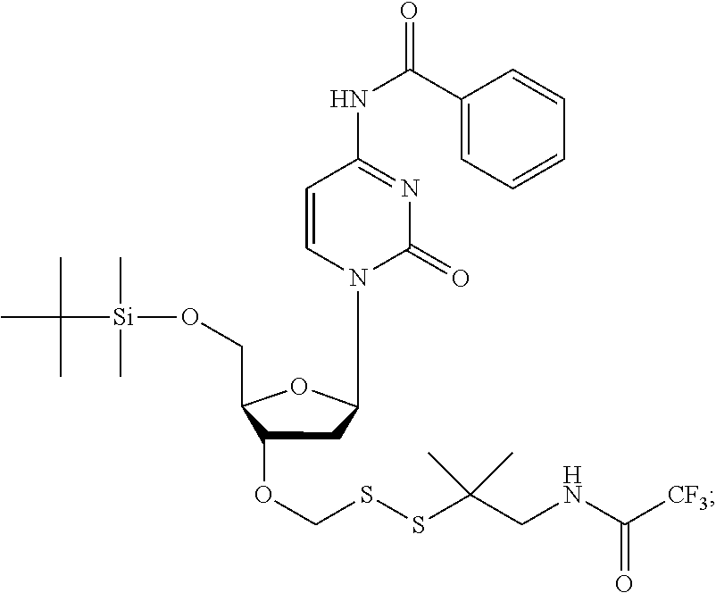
C1C(OCSSC(CNC([CF3])=O)(C)C)C(CO[Si](C)(C)C(C)(C)C)OC1N1C=CC(NC(=O)C2=CC=CC=C2)=NC1=O
